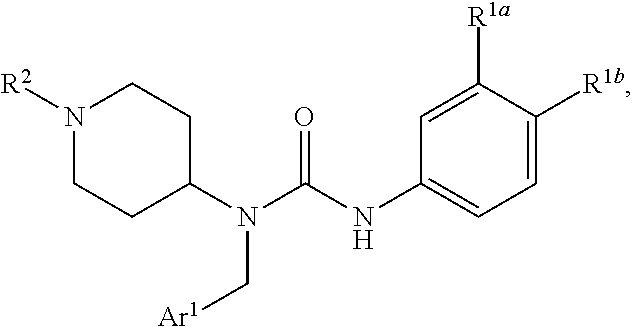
N1([R2])CCC(N(C(NC2=CC=C([R1b])C([R1a])=C2)=O)C[Ar1])CC1
